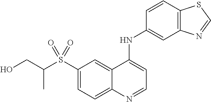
C1(S(C(CO)C)(=O)=O)=CC=C2C(=C1)C(NC1=CC3=C(C=C1)SC=N3)=CC=N2
